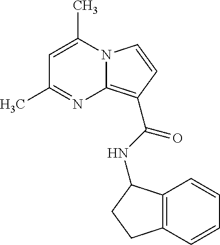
C1=C(C)N2C(=C(C(NC3C4=C(C=CC=C4)CC3)=O)C=C2)N=C1C
